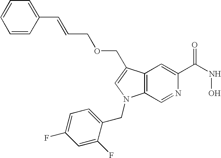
C12=C(C(COCC=CC3=CC=CC=C3)=CN1CC1=CC=C(F)C=C1F)C=C(C(NO)=O)N=C2
